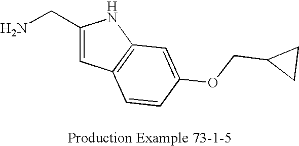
NCC1=CC2=C(N1)C=C(OCC1CC1)C=C2
